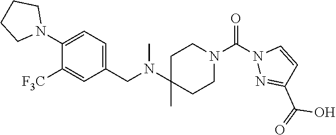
C1(N2CCCC2)=CC=C(CN(C2(C)CCN(C(N3N=C(C(=O)O)C=C3)=O)CC2)C)C=C1[F3C]
